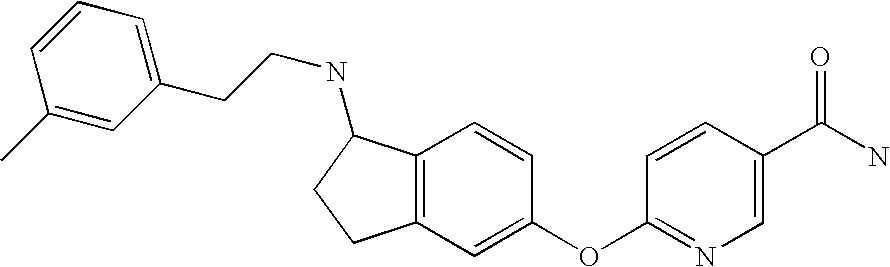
C1=CC(OC2=CC3=C(C=C2)C(NCCC2=CC=CC(C)=C2)CC3)=NC=C1C(N)=O
